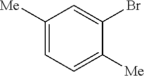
C1([Me])=CC=C([Me])C(Br)=C1
